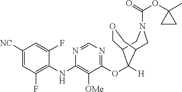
C1([NC])=CC(F)=C(NC2=C([OMe])C(OC3([H])C4COCC3CN(C(=O)OC3(C)CC3)C4)=NC=N2)C(F)=C1
